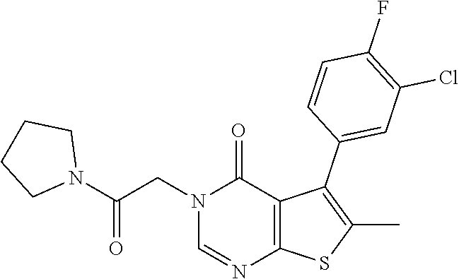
C1=NC2=C(C(=O)N1CC(N1CCCC1)=O)C(C1=CC(Cl)=C(F)C=C1)=C(C)S2
